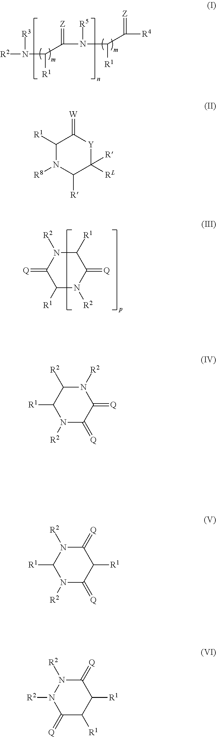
[R2]N([R3])C([R1])C(=[Z])N([R5])C([R1])C(=[Z])[R4].C1([R1])N([R2])C(=[Q])C([R1])N([R2])C1=[Q].C1([R1])N([R8])C([R])C([R])([RL])[Y]C1=[W].N1([R2])C(=[Q])C(=[Q])N([R2])C([R2])C1[R1].N1([R2])C(=[Q])C([R1])C(=[Q])N([R2])C1[R1].C1(=[Q])C([R1])C([R1])C(=[Q])N([R2])N1[R2]
